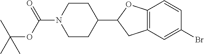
C1CN(C(OC(C)(C)C)=O)CCC1C1CC2=C(O1)C=CC(Br)=C2
